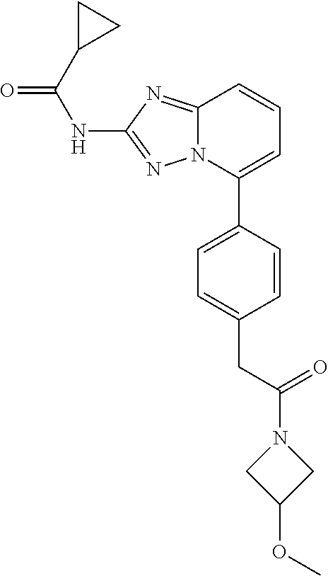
C12=NC(NC(=O)C3CC3)=NN1C(C1=CC=C(CC(N3CC(OC)C3)=O)C=C1)=CC=C2
